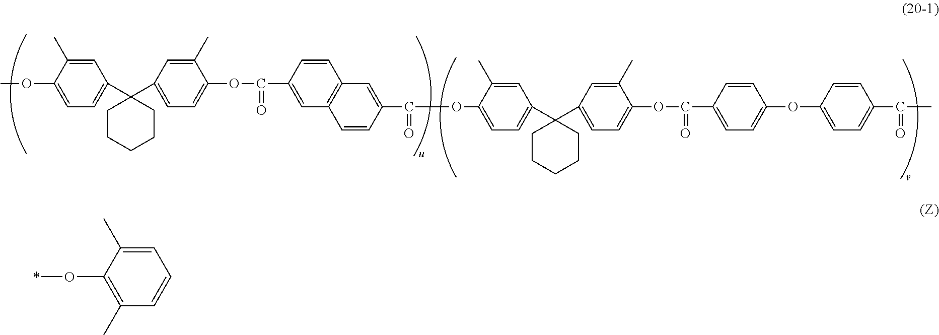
C1(C2(C3=CC=C(OC(C4=CC5=C(C=C4)C=C(C(OC4=CC=C(C6(C7=CC=C(OC(C8=CC=C(OC9=CC=C(C(C)=O)C=C9)C=C8)=O)C(C)=C7)CCCCC6)C=C4C)=O)C=C5)=O)C(C)=C3)CCCCC2)=CC=C(OC)C(C)=C1.C1=CC(C)=C(O*)C(C)=C1
